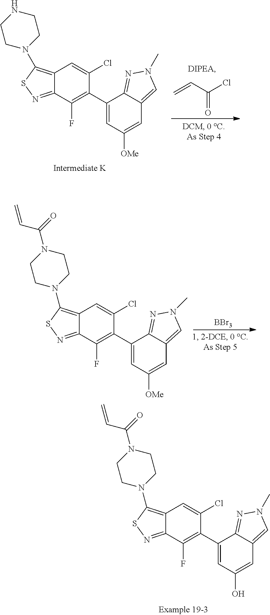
[BBr3].N1(C(=O)C=C)CCN(C2=C3C(=NS2)C(F)=C(C2=CC([OMe])=CC4=CN(C)N=C24)C(Cl)=C3)CC1.N1(C(=O)C=C)CCN(C2=C3C(=NS2)C(F)=C(C2=CC(O)=CC4=CN(C)N=C24)C(Cl)=C3)CC1.C=CC(=O)Cl.N1CCN(C2=C3C(=NS2)C(F)=C(C2=CC([OMe])=CC4=CN(C)N=C24)C(Cl)=C3)CC1
